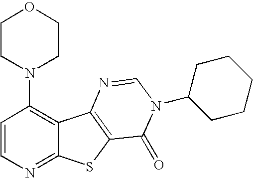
C1=CN=C2C(=C1N1CCOCC1)C1=C(S2)C(=O)N(C2CCCCC2)C=N1
